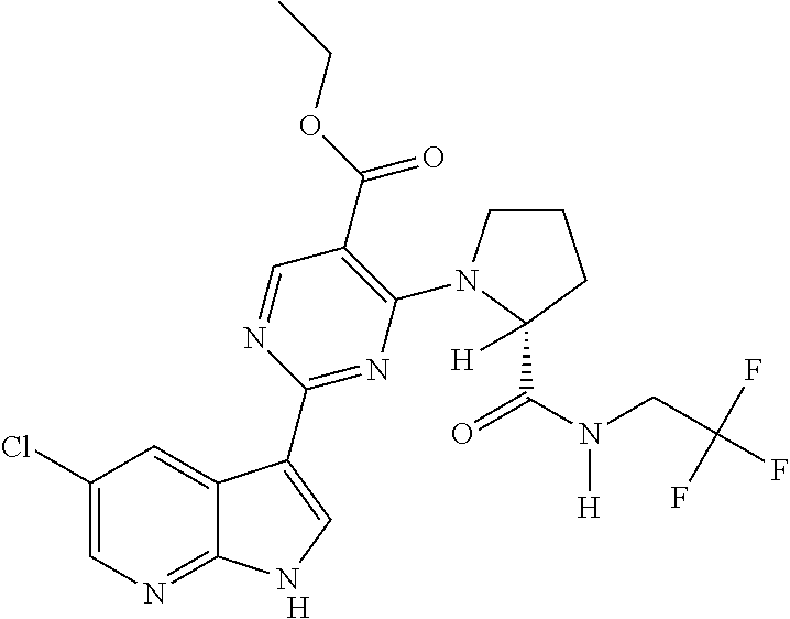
[H].C1(C(OCC)=O)=C(N2CCCC2(C(=O)N(CC(F)(F)F)[H])[H])N=C(C2=CNC3=NC=C(Cl)C=C32)N=C1
